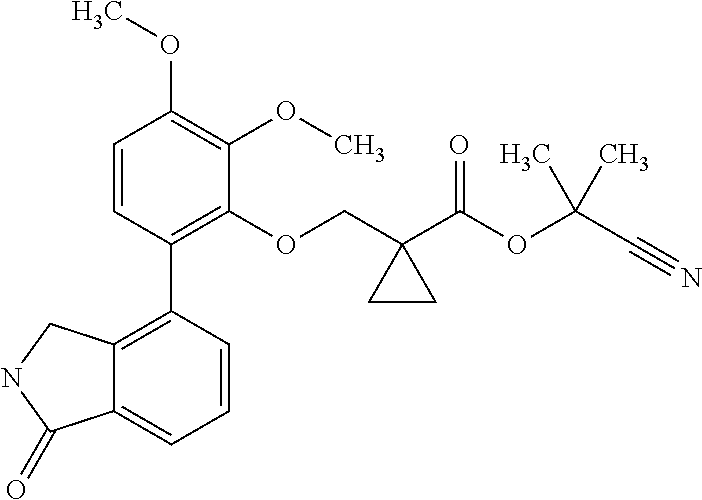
C1=CC(C2=C3C(=CC=C2)C(=O)NC3)=C(OCC2(C(OC(C#N)(C)C)=O)CC2)C(OC)=C1OC
